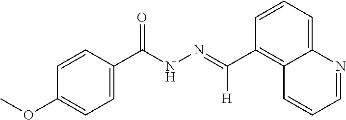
C1=CC=C2C(=C1C([H])=NNC(C1=CC=C(OC)C=C1)=O)C=CC=N2
